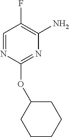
O(C1=NC(N)=C(F)C=N1)C1CCCCC1
